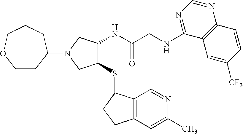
C(C(NC1C(SC2C3=C(CC2)C=C(C)N=C3)CN(C2CCOCCC2)C1)=O)NC1=NC=NC2=C1C=C([CF3])C=C2
